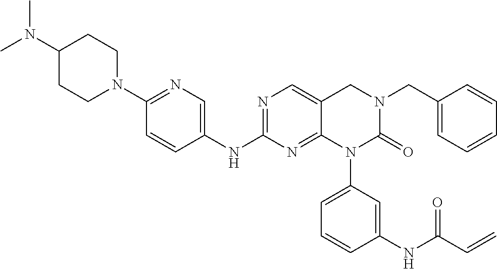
O=C(NC1=CC(N2C(=O)N(CC3=CC=CC=C3)CC3=CN=C(NC4=CN=C(N5CCC(N(C)C)CC5)C=C4)N=C23)=CC=C1)C=C
